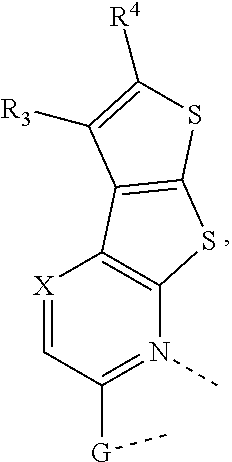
[X]1=CC([G]C)=N(C)C2=C1C1=C(S2)SC([R4])=C1[R3]
